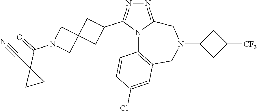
N1=C2N(C(C3CC4(C3)CN(C(=O)C3(C#N)CC3)C4)=N1)C1=C(CN(C3CC([CF3])C3)C2)C=C(Cl)C=C1
